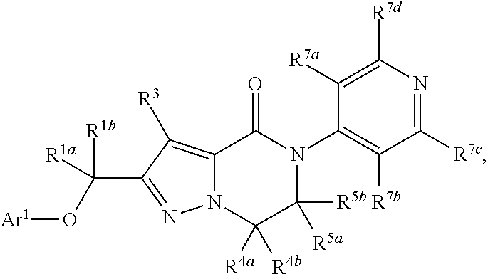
C12=C([R3])C(C([R1b])([R1a])O[Ar1])=NN1C([R4a])([R4b])C([R5b])([R5a])N(C1=C([R7b])C([R7c])=NC([R7d])=C1[R7a])C2=O
